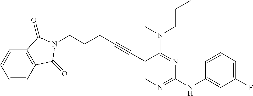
C(#CC1=CN=C(NC2=CC(F)=CC=C2)N=C1N(CCC)C)CCCN1C(=O)C2=C(C=CC=C2)C1=O
